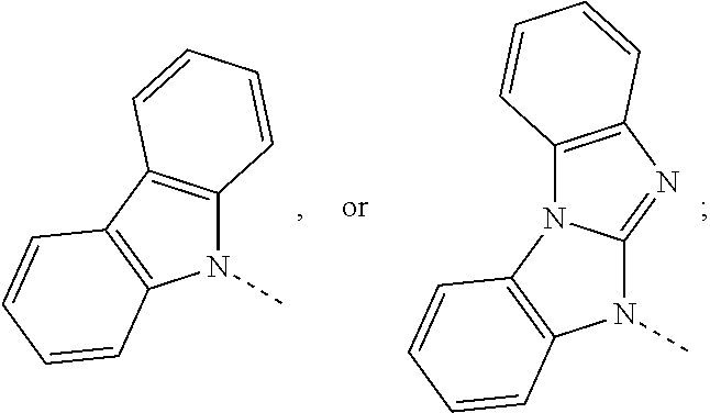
N1(C)C2=NC3=C(N2C2=C1C=CC=C2)C=CC=C3.N1(C)C2=C(C3=C1C=CC=C3)C=CC=C2
